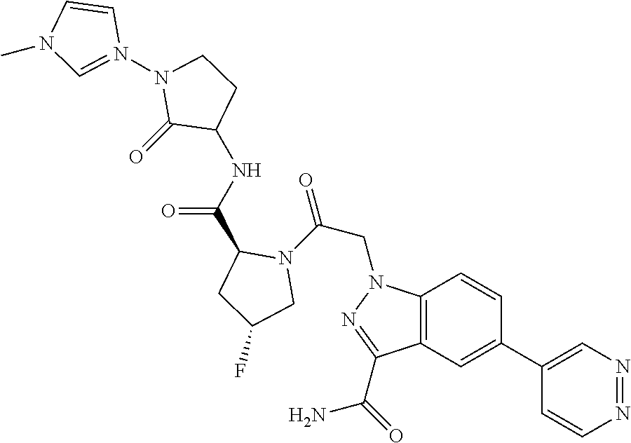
N1=NC=C(C2=CC3=C(C=C2)N(CC(=O)N2C(C(=O)NC4C(=O)N(N5=CN(C)C=C5)CC4)CC(F)C2)N=C3C(=O)N)C=C1
